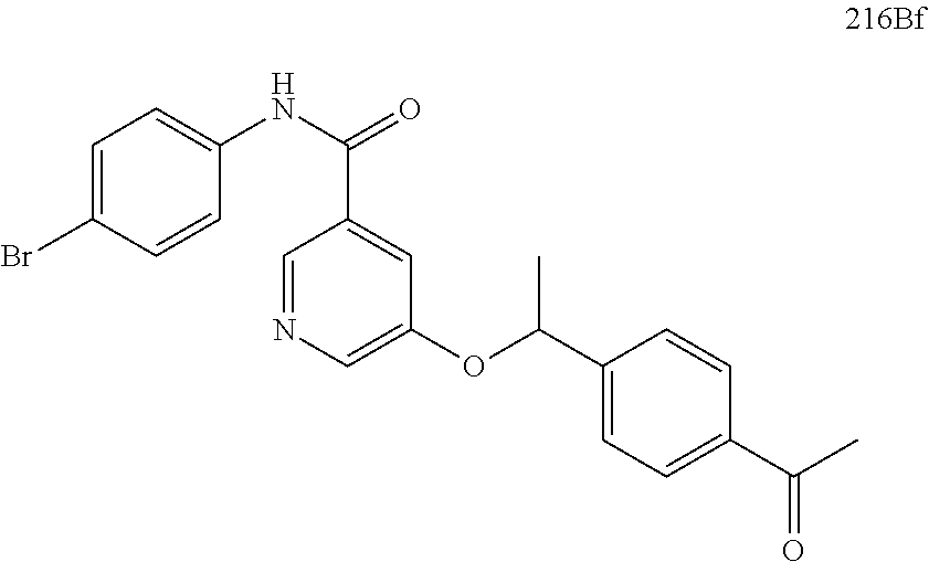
C1=C(Br)C=CC(NC(=O)C2=CC(OC(C3=CC=C(C(C)=O)C=C3)C)=CN=C2)=C1
